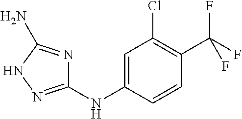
C1=C(NC2=NNC(N)=N2)C=CC(C(F)(F)F)=C1Cl
